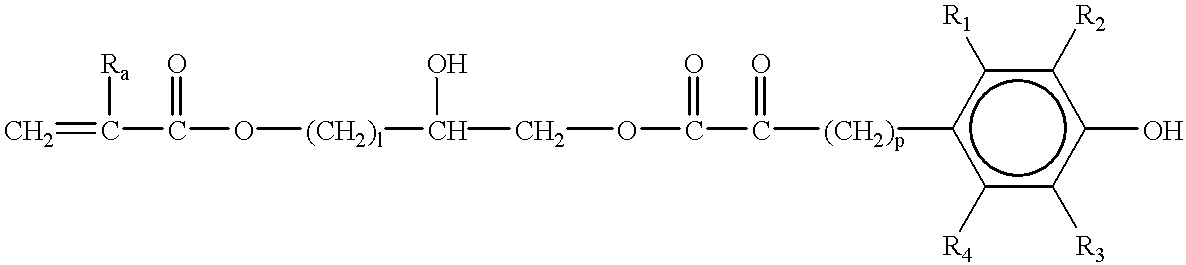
C=C(C(O[(CH2)l]C(COC(=O)C([(CH2)p]c1c([R4])c([R3])c(O)c([R2])c1[R1])=O)O)=O)[Ra]
